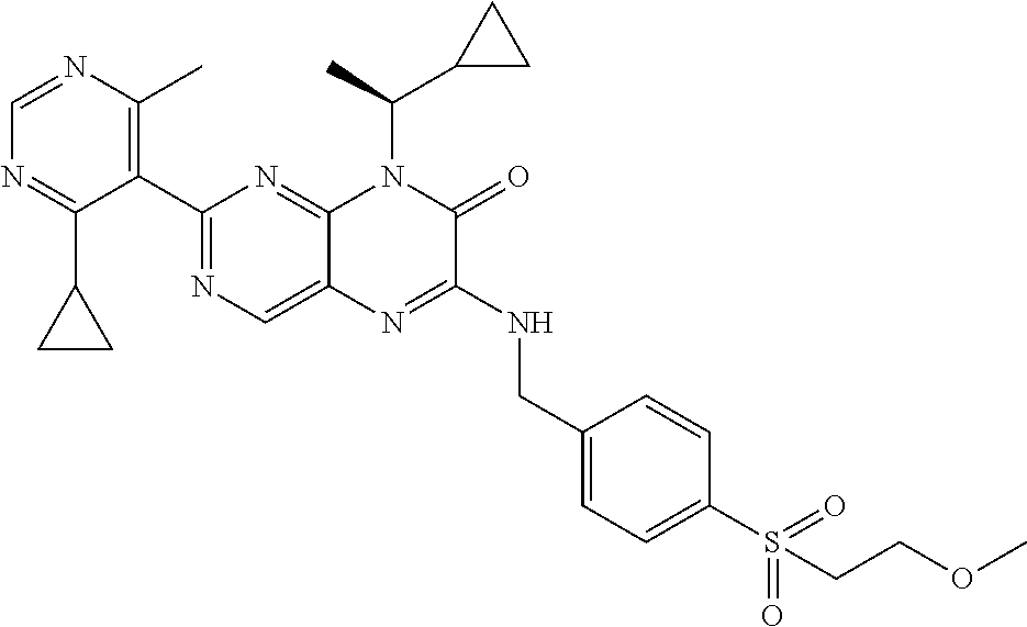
C1(C2=NC=C3C(=N2)N(C(C)C2CC2)C(=O)C(NCC2=CC=C(S(=O)(=O)CCOC)C=C2)=N3)=C(C)N=CN=C1C1CC1
